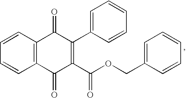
C12=C(C=CC=C1)C(=O)C(C1=CC=CC=C1)=C(C(OCC1=CC=CC=C1)=O)C2=O
